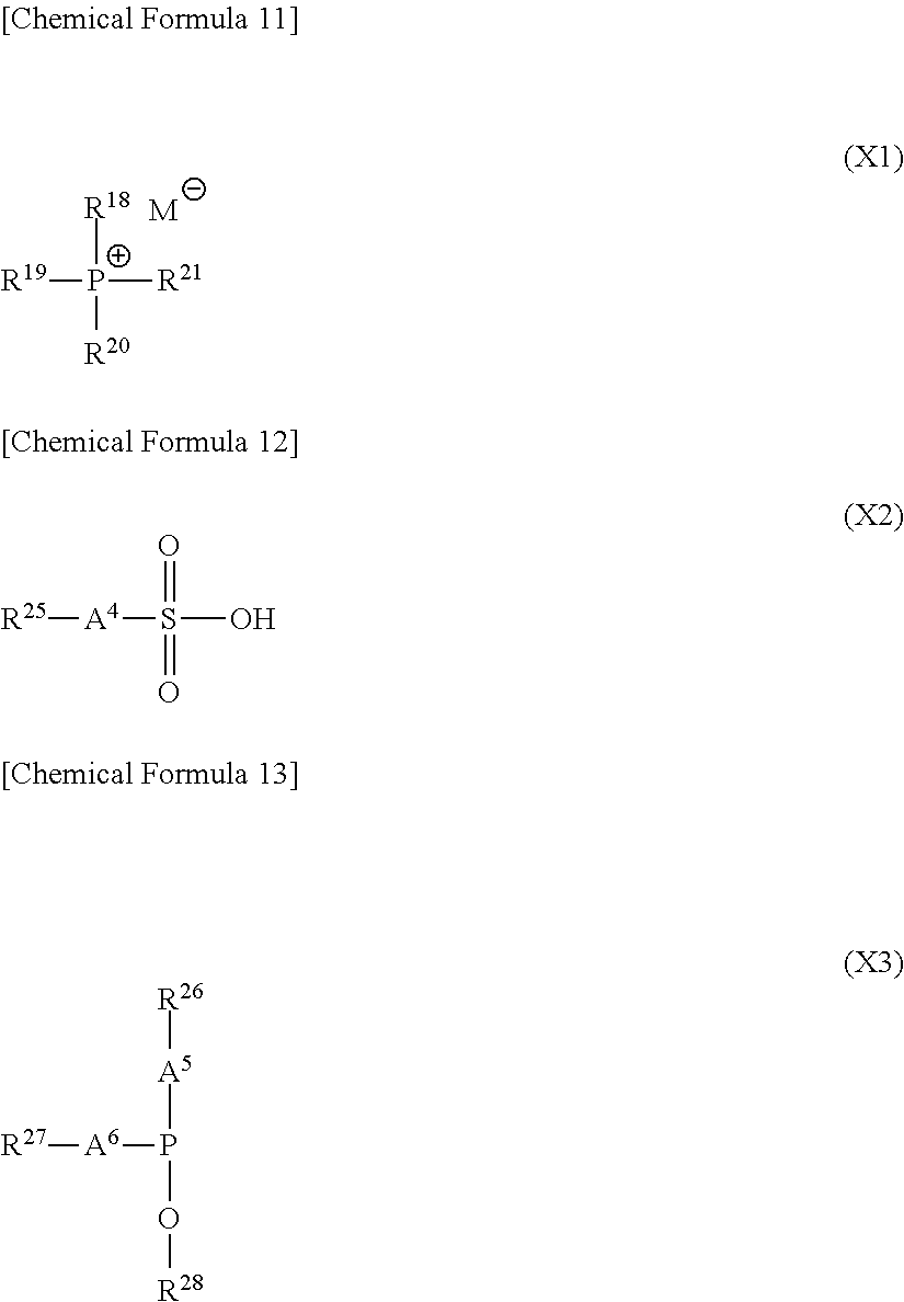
[R19][P+]([R21])([R18])[R20].[M].[R25][A4]S(O)(=O)=O.[R27][A6]P([A5][R26])O[R28]
